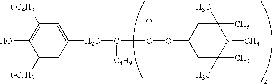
C1=C([t-C4H9])C(O)=C([t-C4H9])C=C1CC([C4H9])C(=O)OC1CC(C)(C)N(C)C(C)(C)C1
